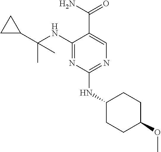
C1(NC(C2CC2)(C)C)=NC(NC2CCC(OC)CC2)=NC=C1C(N)=O
